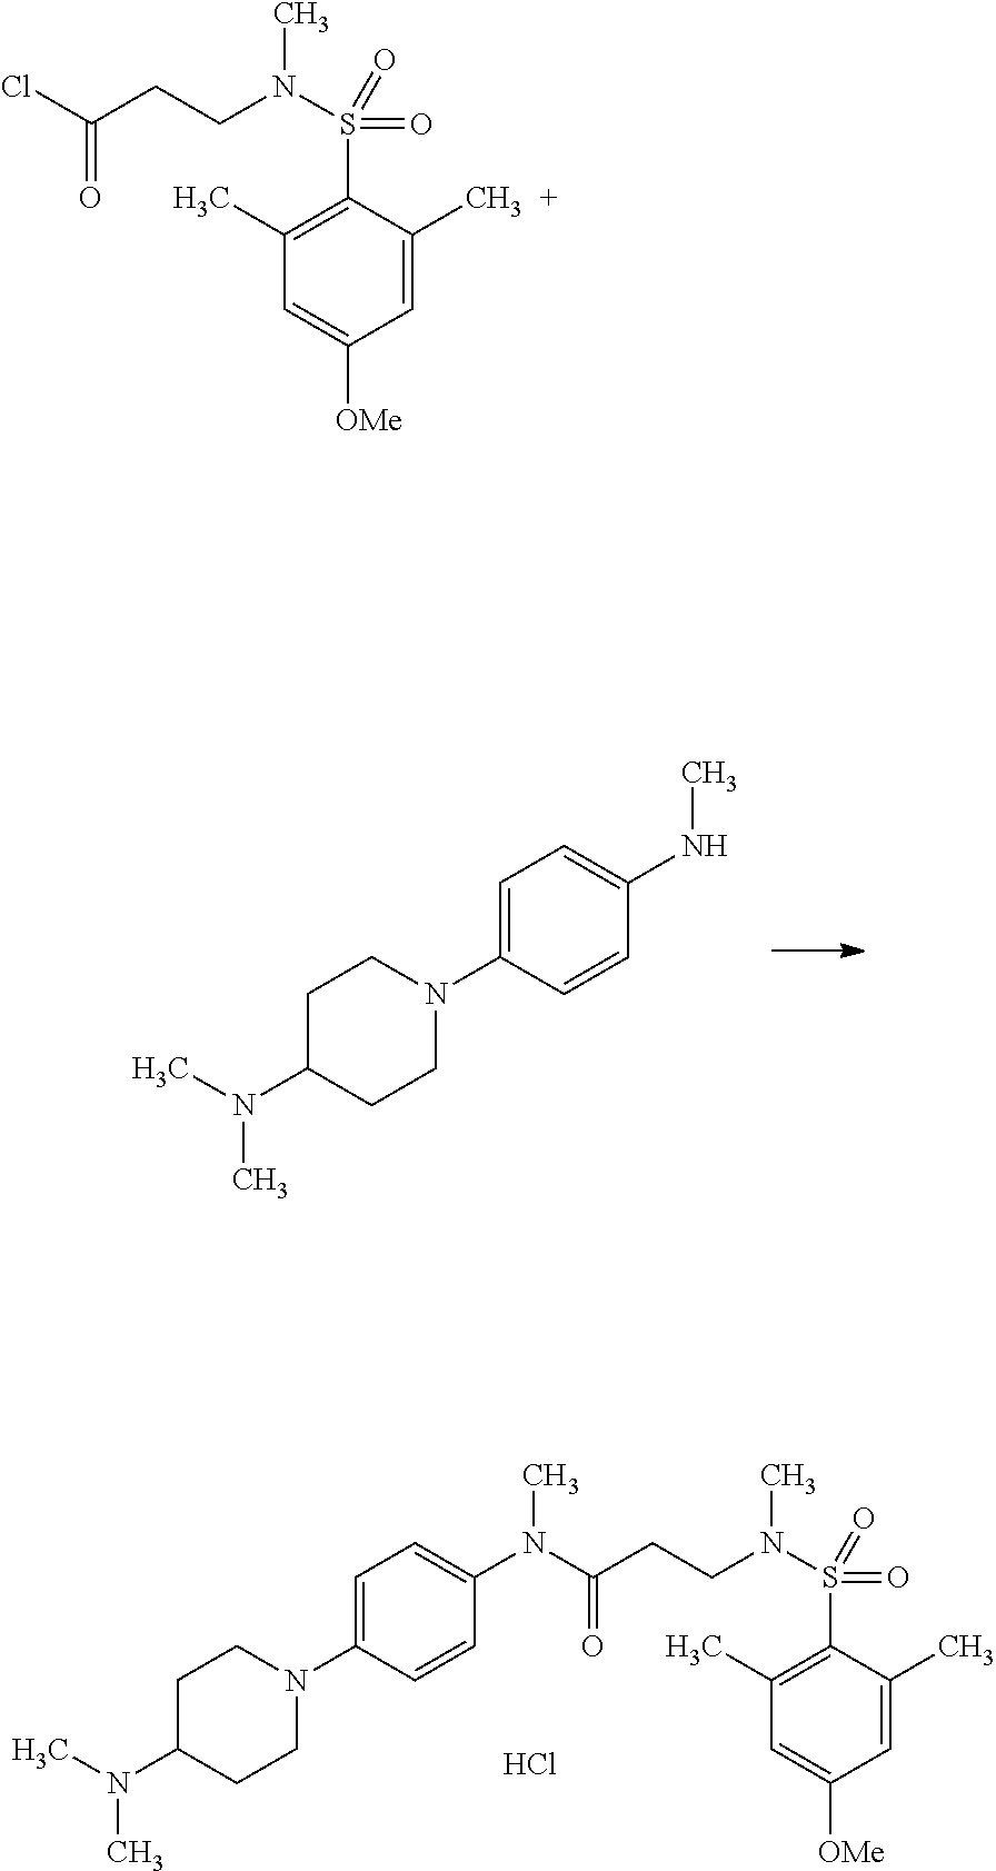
C1=C(C)C(S(N(C)CCC(=O)N(C)C2=CC=C(N3CCC(N(C)C)CC3)C=C2)(=O)=O)=C(C)C=C1[OMe].Cl.C1=C(N2CCC(N(C)C)CC2)C=CC(NC)=C1.C1=C(C)C(S(N(C)CCC(=O)Cl)(=O)=O)=C(C)C=C1[OMe]
